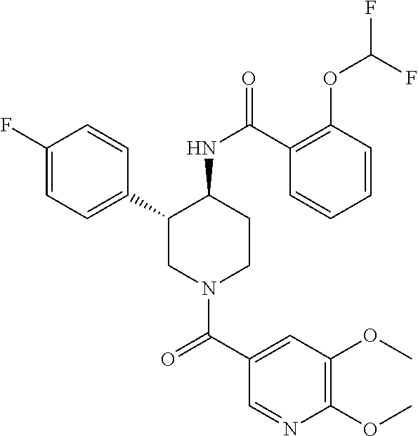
C1(F)=CC=C(C2CN(C(C3=CC(OC)=C(OC)N=C3)=O)CCC2NC(=O)C2=C(OC(F)F)C=CC=C2)C=C1
